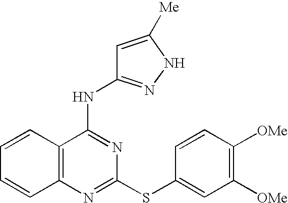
C1=CC2=C(C=C1)N=C(SC1=CC([OMe])=C([OMe])C=C1)N=C2NC1=NNC([Me])=C1
